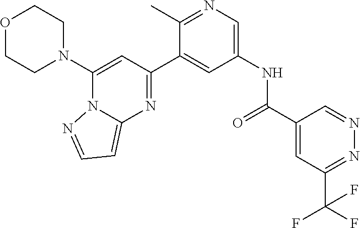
O1CCN(C2=CC(C3=CC(NC(=O)C4=CC(C(F)(F)F)=NN=C4)=CN=C3C)=NC3=CC=NN23)CC1
